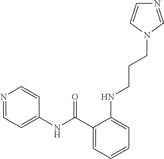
C1=CC=C(C(NC2=CC=NC=C2)=O)C(NCCCN2C=NC=C2)=C1
